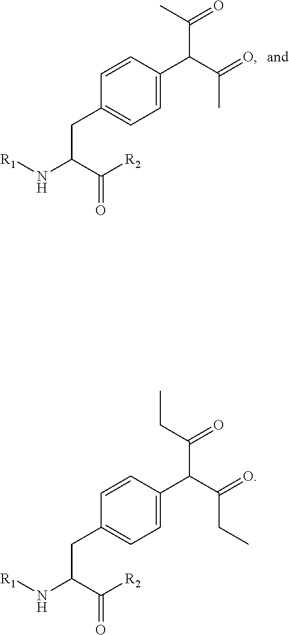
C1=CC(C(C(C)=O)C(C)=O)=CC=C1CC(C([R2])=O)N[R1].C1=CC(C(C(CC)=O)C(CC)=O)=CC=C1CC(C([R2])=O)N[R1]
